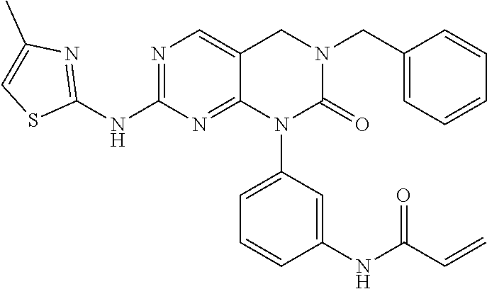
N1=C(NC2=NC(C)=CS2)N=C2C(=C1)CN(CC1=CC=CC=C1)C(=O)N2C1=CC=CC(NC(=O)C=C)=C1
